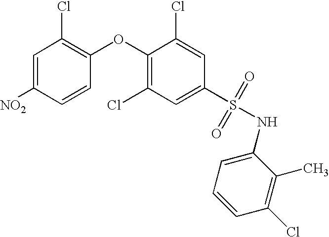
[NO2]C1=CC(Cl)=C(OC2=C(Cl)C=C(S(=O)(=O)NC3=CC=CC(Cl)=C3C)C=C2Cl)C=C1
